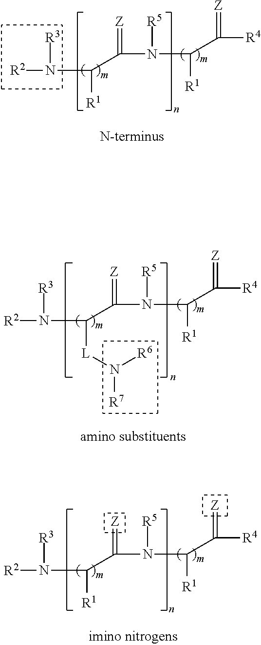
N([R3])(C([R1])C(=[Z])N(C([R1])C([R4])=[Z])[R5])[R2].N([R3])(C([L]N([R7])[R6])C(=[Z])N(C([R1])C([R4])=[Z])[R5])[R2].N([R3])(C([R1])C(=[Z])N(C([R1])C([R4])=[Z])[R5])[R2]
